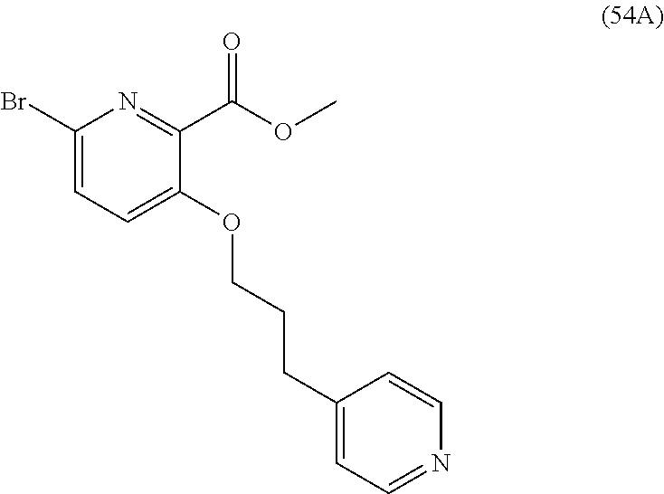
BrC1=CC=C(OCCCC2=CC=NC=C2)C(C(OC)=O)=N1
